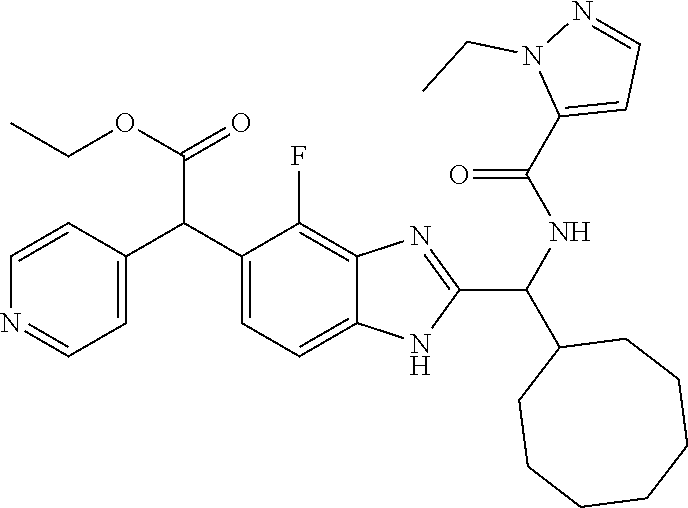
C1=C(C(C2=CC=C3C(=C2F)N=C(C(NC(C2=CC=NN2CC)=O)C2CCCCCCC2)N3)C(=O)OCC)C=CN=C1
